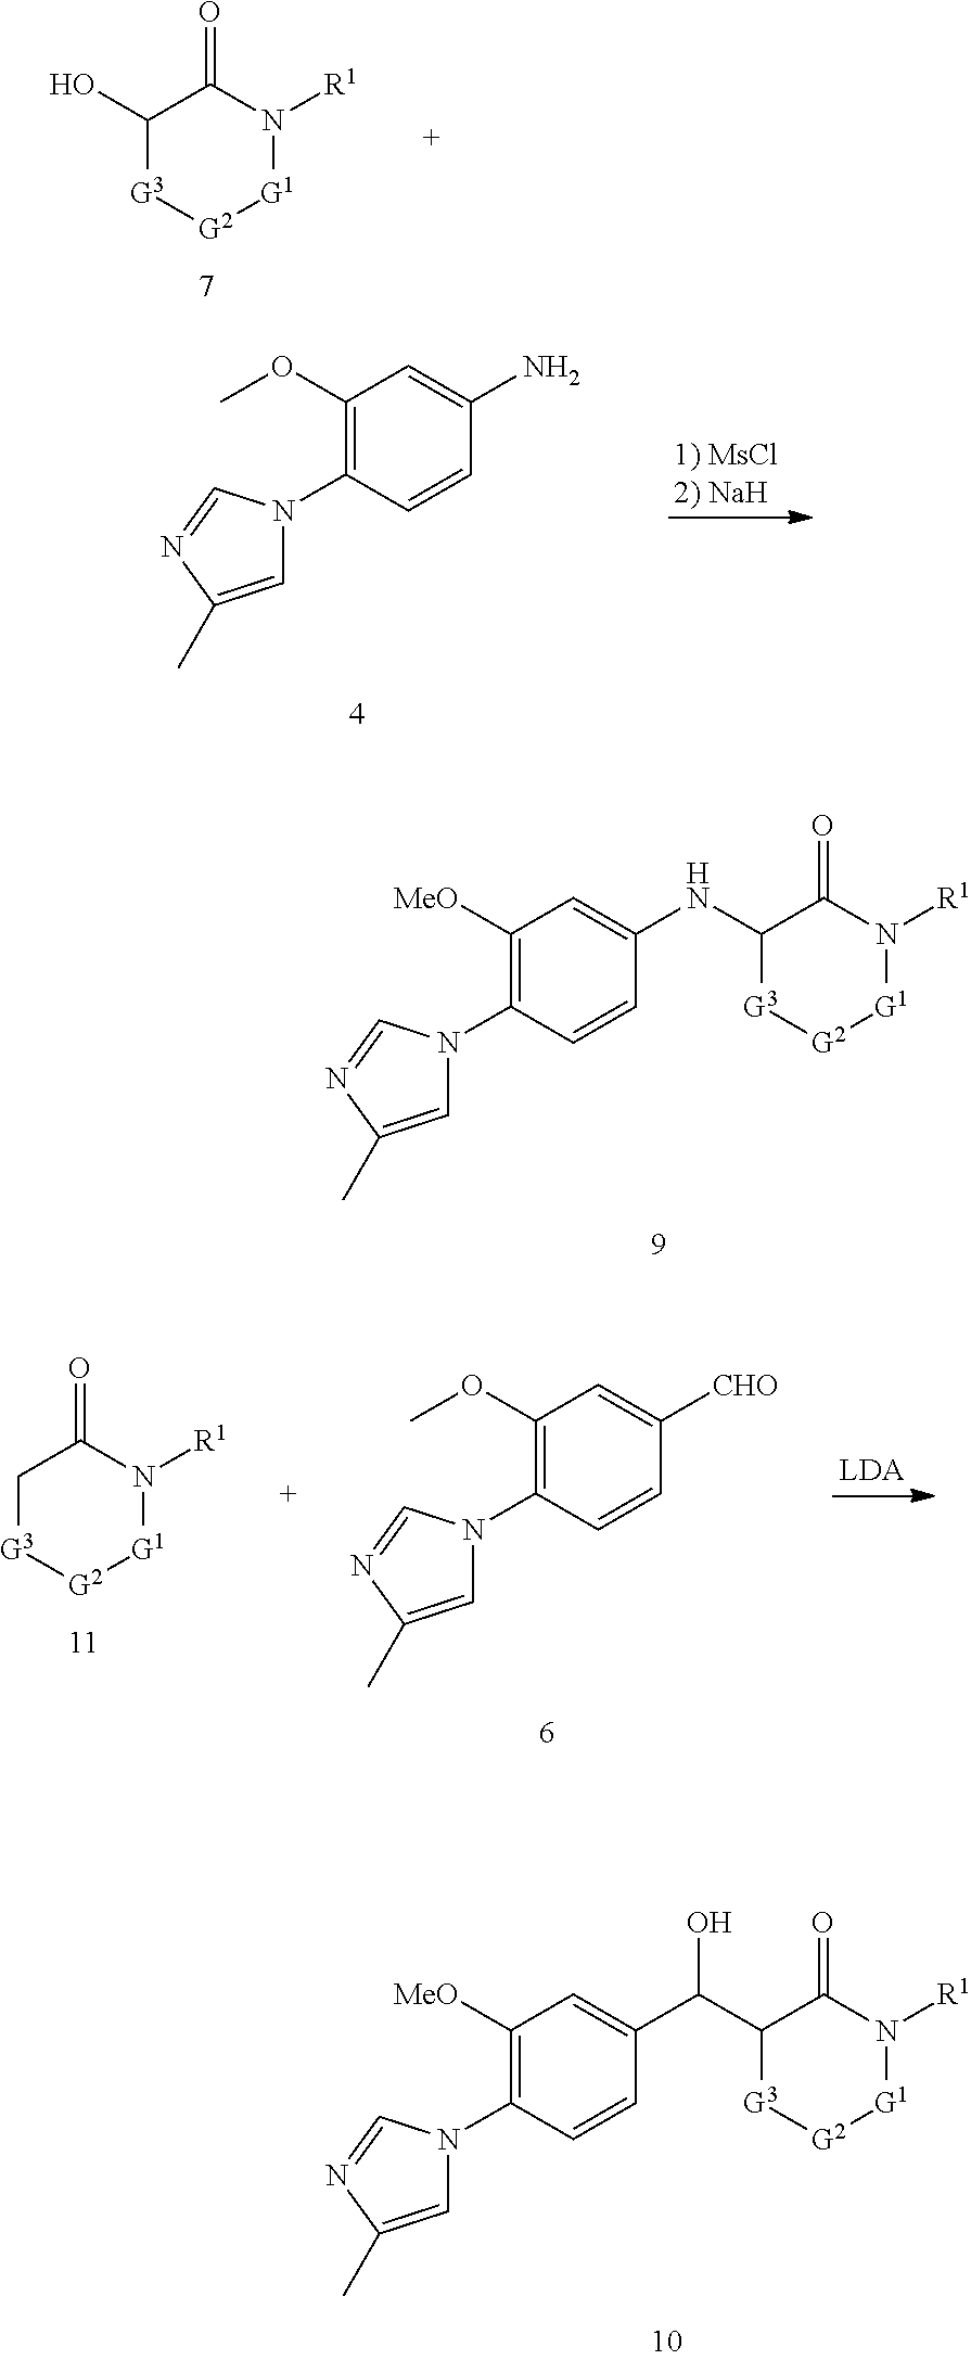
C1(O)[G3][G2][G1]N([R1])C1=O.C1(OC)=C(N2C=C(C)N=C2)C=CC(N)=C1.C1([MeO])=C(N2C=C(C)N=C2)C=CC(NC2[G3][G2][G1]N([R1])C2=O)=C1.C1(OC)=C(N2C=C(C)N=C2)C=CC([CHO])=C1.C1[G3][G2][G1]N([R1])C1=O.C1([MeO])=C(N2C=C(C)N=C2)C=CC(C(C2[G3][G2][G1]N([R1])C2=O)O)=C1
